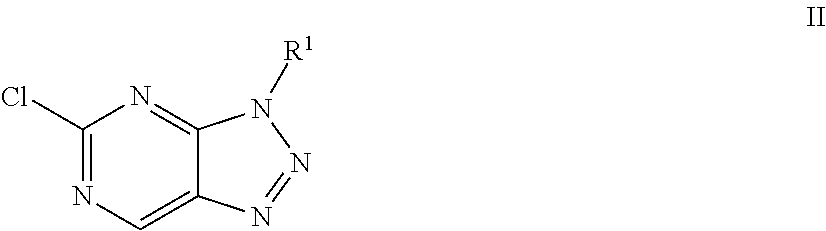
C1(Cl)=NC=C2C(=N1)N([R1])N=N2
